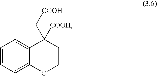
C1=CC=C2C(=C1)C(C[COOH])([COOH])CCO2
